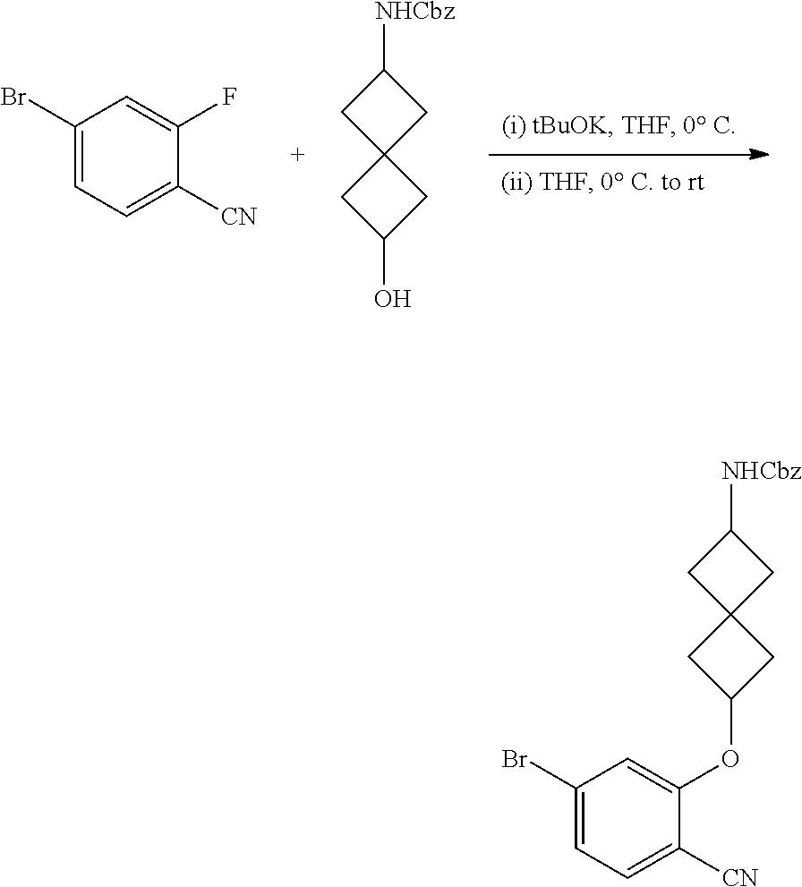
C1C2(CC1[NHCbz])CC(O)C2.C1(Br)=CC=C([CN])C(F)=C1.C1C2(CC1[NHCbz])CC(OC1=CC(Br)=CC=C1[CN])C2
